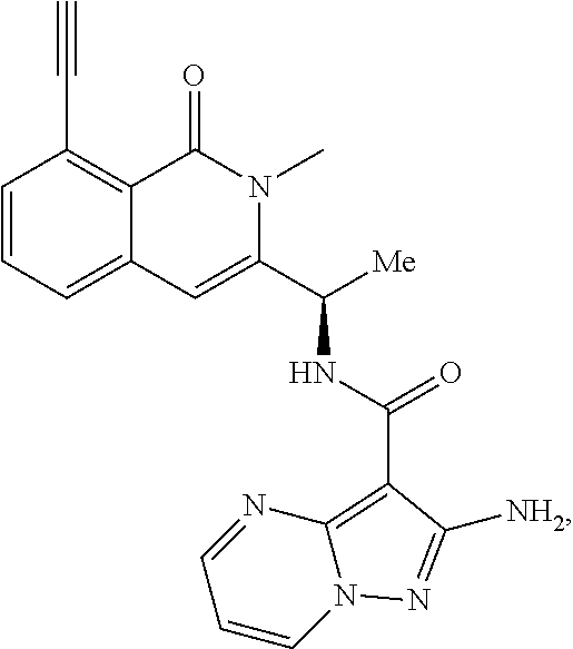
C1(C#C)=C2C(=CC=C1)C=C(C([Me])NC(=O)C1=C3N(C=CC=N3)N=C1[NH2])N(C)C2=O
